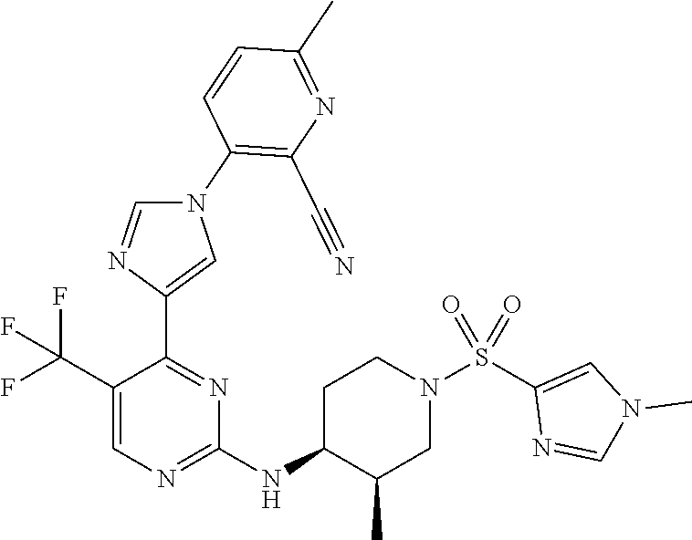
C1C(NC2=NC=C(C(F)(F)F)C(C3=CN(C4=C(C#N)N=C(C)C=C4)C=N3)=N2)C(C)CN(S(C2=CN(C)C=N2)(=O)=O)C1
